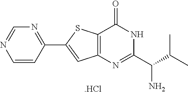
C1=NC=CC(C2=CC3=C(S2)C(=O)NC(C(C(C)C)N)=N3)=N1.[.HCl]
